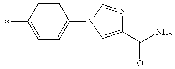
C1(C(=O)N)=CN(C2=CC=C(C)C=C2)C=N1
